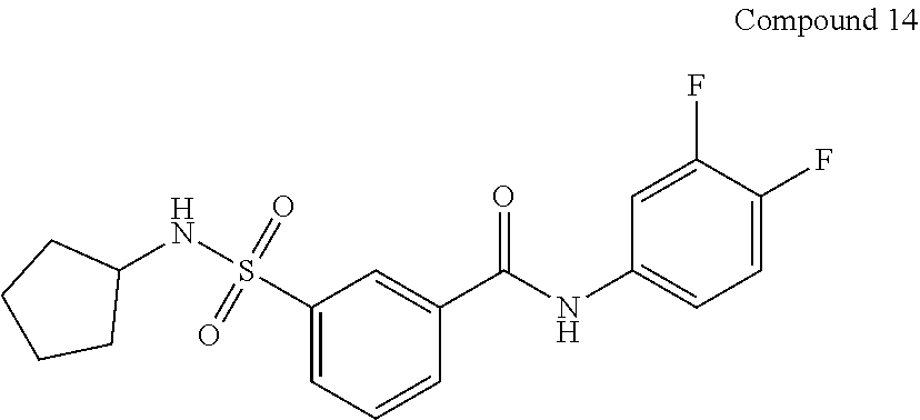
C1(C(NC2=CC=C(F)C(F)=C2)=O)=CC(S(NC2CCCC2)(=O)=O)=CC=C1
